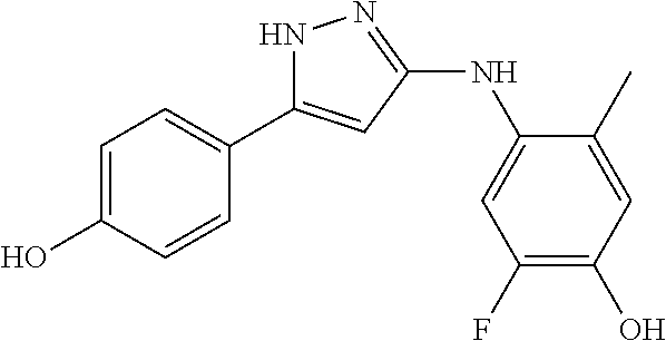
N1C(C2=CC=C(O)C=C2)=CC(NC2=CC(F)=C(O)C=C2C)=N1
